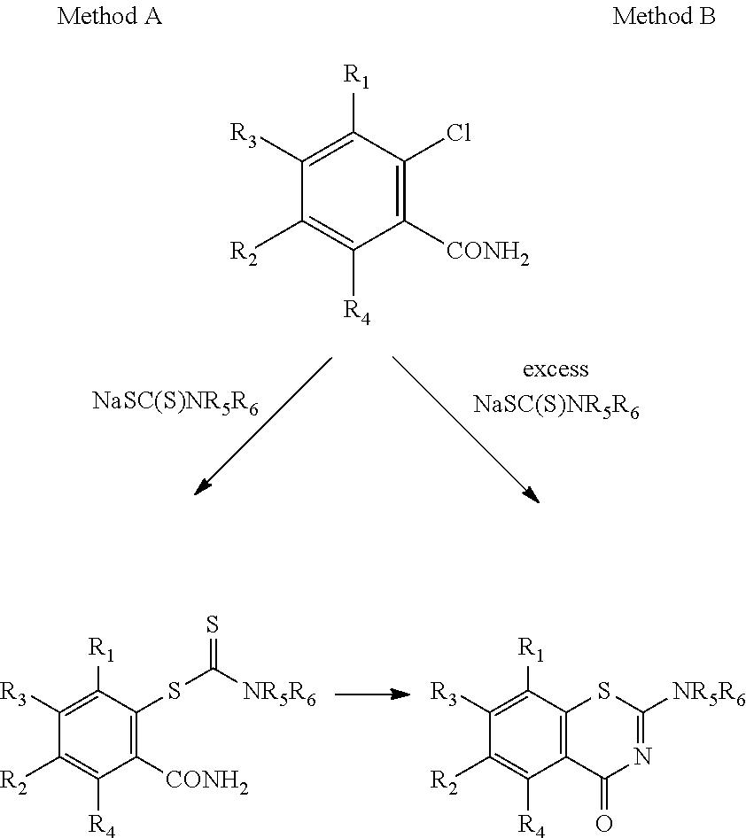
[NaSC(S)NR5R6].C1([R3])=C([R1])C(Cl)=C([CONH2])C([R4])=C1[R2].C1([R3])=C([R1])C(SC(=S)[NR5R6])=C([CONH2])C([R4])=C1[R2].C1([R3])=C([R1])C2=C(C([R4])=C1[R2])C(=O)N=C([NR5R6])S2
